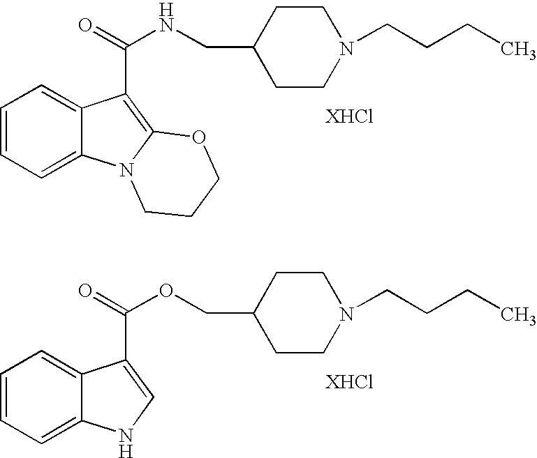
C1=CC=C2C(=C1)C(C(=O)NCC1CCN(CCCC)CC1)=C1N2CCCO1.C1=CC=C2C(=C1)C(C(=O)OCC1CCN(CCCC)CC1)=CN2
